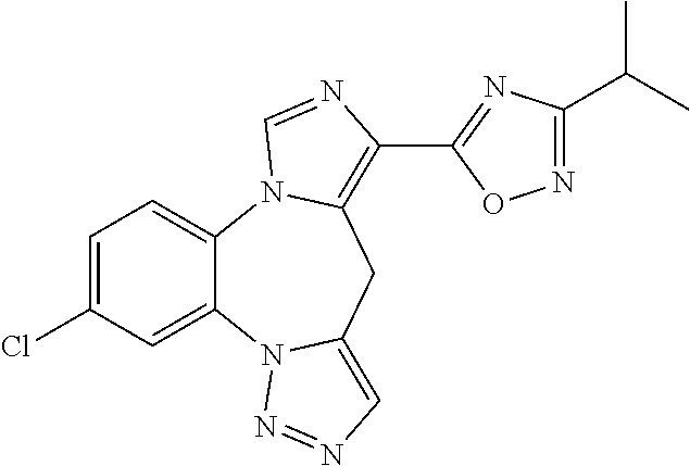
C1=C(Cl)C=C2C(=C1)N1C(=C(C3=NC(C(C)C)=NO3)N=C1)CC1=CN=NN21
